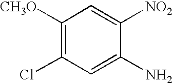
C1([CH3O])=C(Cl)C=C(N)C([NO2])=C1
